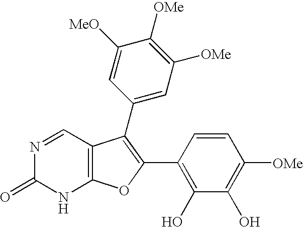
C12=C(C=NC(=O)N1)C(C1=CC([OMe])=C([OMe])C([MeO])=C1)=C(C1=C(O)C(O)=C([OMe])C=C1)O2
